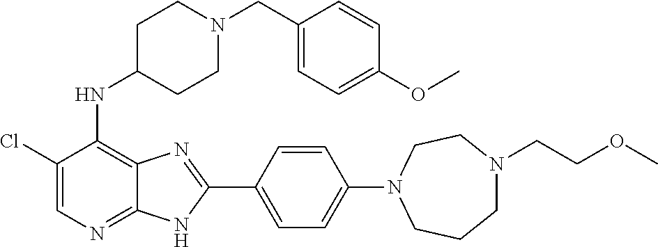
C1(Cl)=CN=C2C(=C1NC1CCN(CC3=CC=C(OC)C=C3)CC1)N=C(C1=CC=C(N3CCCN(CCOC)CC3)C=C1)N2
